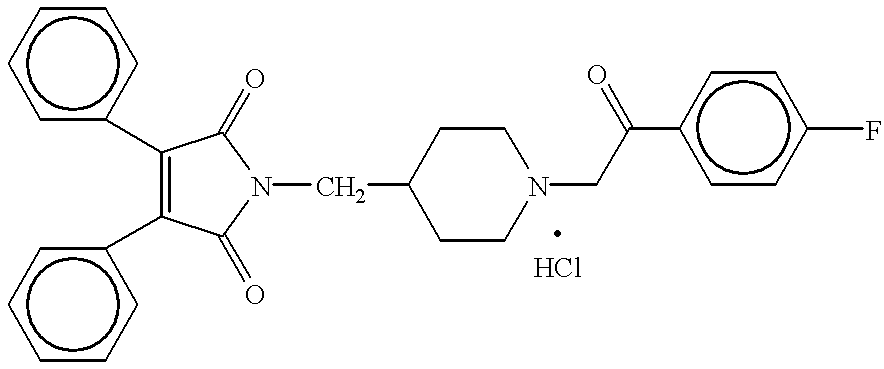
c1ccccc1C1=C(c2ccccc2)C(=O)N(CC2CCN(CC(c3ccc(F)cc3)=O)CC2)C1=O
